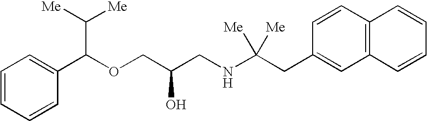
C1=CC=CC(C(OCC(CNC(CC2=CC3=C(C=C2)C=CC=C3)([Me])[Me])O)C([Me])[Me])=C1
